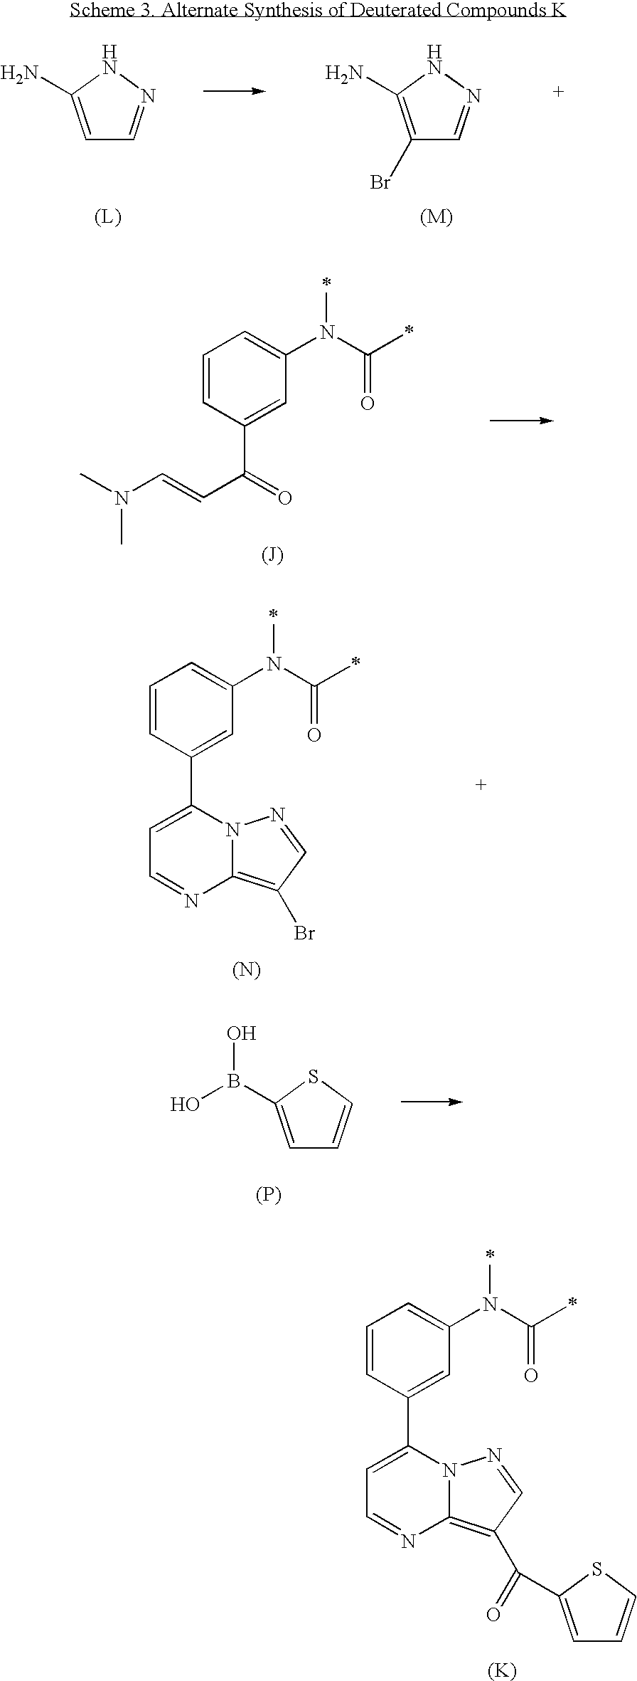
C1=CC(C(C=CN(C)C)=O)=CC(N(C(=O)C)C)=C1.[(J)].C1=CC(C2=CC=NC3=C(C(=O)C4=CC=CS4)C=NN23)=CC(N(C(=O)C)C)=C1.[(K)].C1=C(N)NN=C1.C1(Br)=C(N)NN=C1.C1=CC(C2=CC=NC3=C(Br)C=NN23)=CC(N(C(=O)C)C)=C1.[(N)].C1=C(B(O)O)SC=C1.[(P)]
